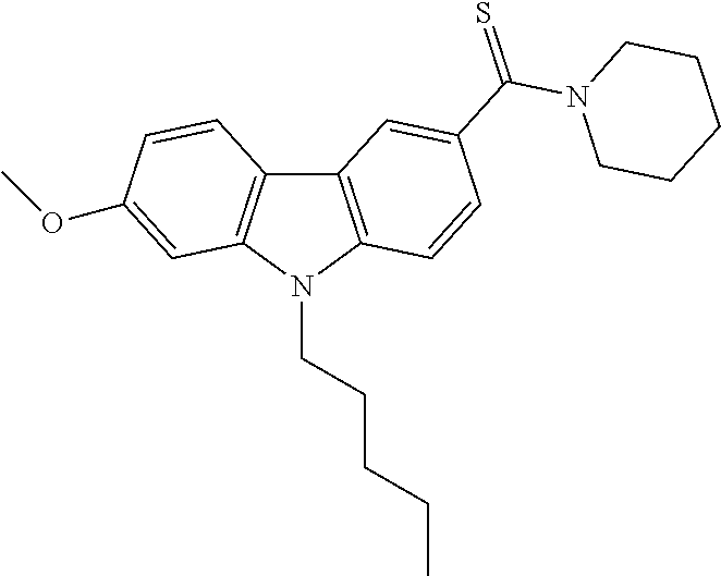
C12=C(N(CCCCC)C3=C1C=CC(OC)=C3)C=CC(C(=S)N1CCCCC1)=C2
